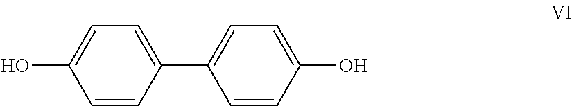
C1=CC(C2=CC=C(O)C=C2)=CC=C1O
